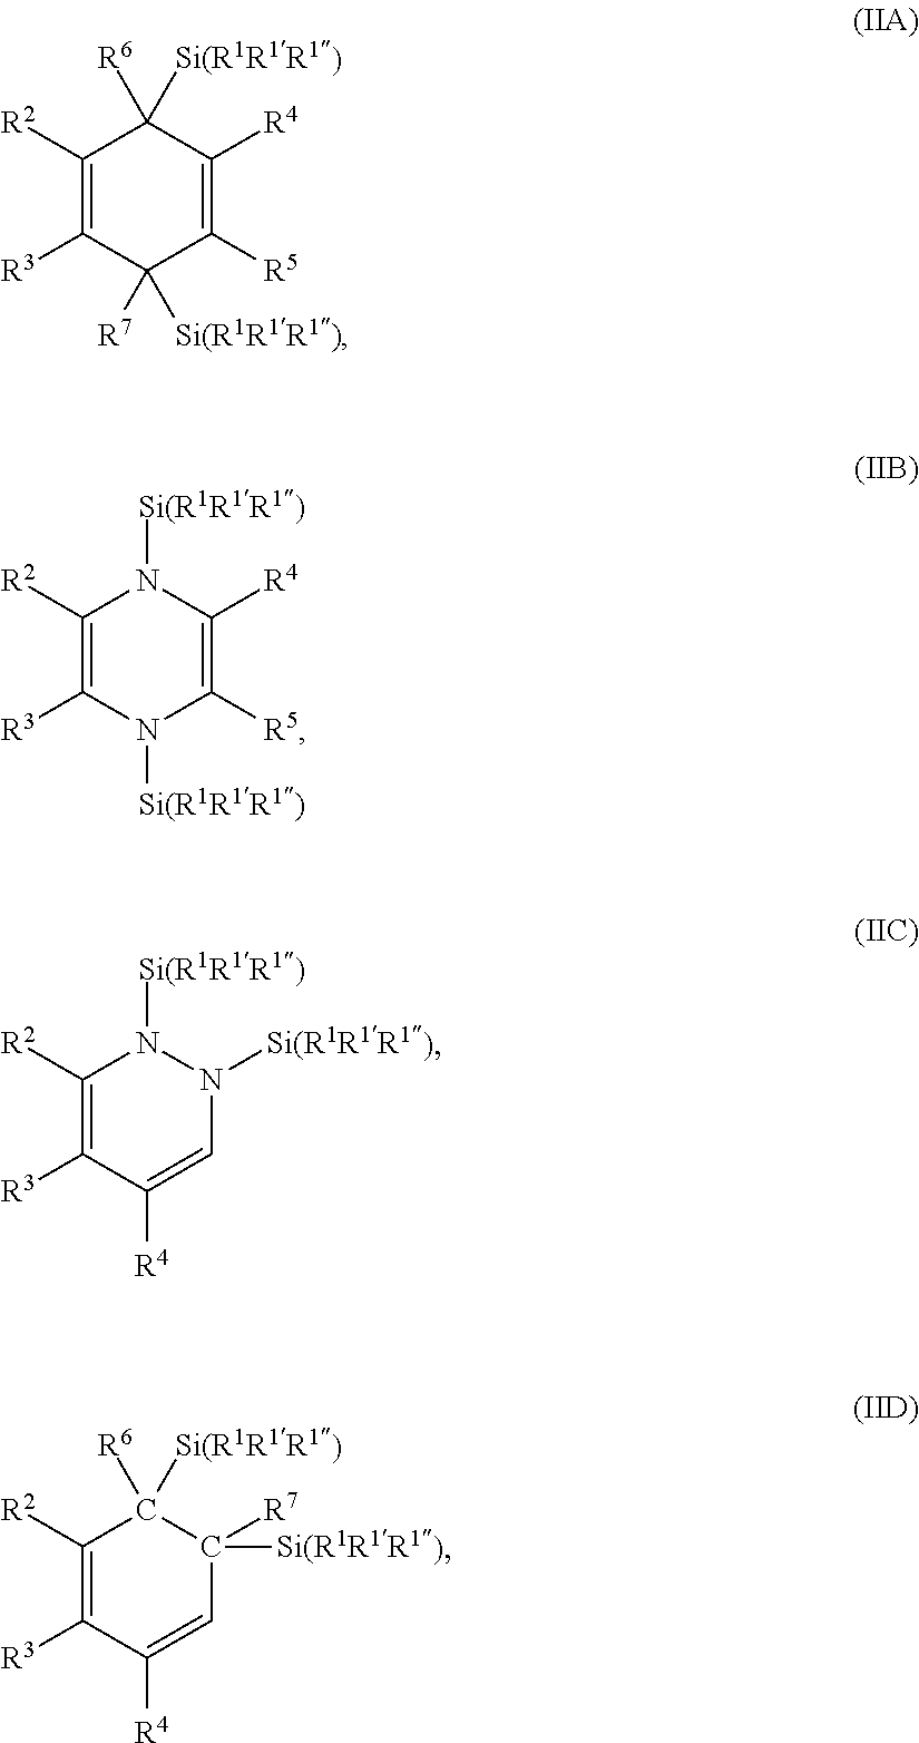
C1([R2])=C([R3])C([R7])([Si(R1R1R1)])C([R5])=C([R4])C1([R6])[Si(R1R1R1)].C1([R2])=C([R3])N([Si(R1R1R1)])C([R5])=C([R4])N1[Si(R1R1R1)].C1([R2])=C([R3])C([R4])=CN([Si(R1R1R1)])N1[Si(R1R1R1)].C1([R2])=C([R3])C([R4])=CC([Si(R1R1R1)])([R7])C1([Si(R1R1R1)])[R6]
